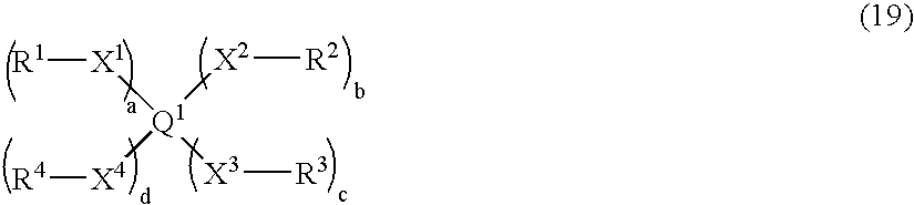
[Q1]([X1][R1])([X2][R2])([X4][R4])[X3][R3]
